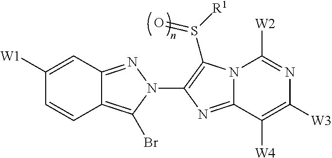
C12=C(Br)N(C3=C(S([R1])=O)N4C(=N3)C([W4])=C([W3])N=C4[W2])N=C1C=C([W1])C=C2
